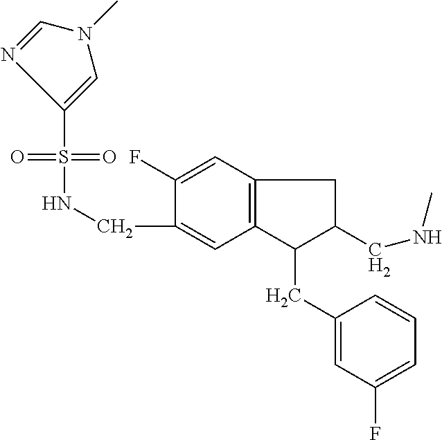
S(=O)(NCC1=CC2=C(C=C1F)CC(CNC)C2CC1=CC(F)=CC=C1)(=O)C1=CN(C)C=N1
